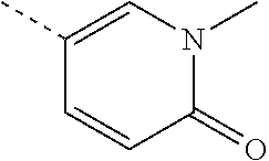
C1=CC(=O)N(C)C=C1C
